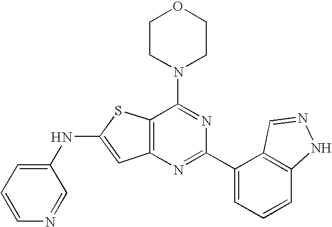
C1CN(C2=NC(C3=CC=CC4=C3C=NN4)=NC3=C2SC(NC2=CC=CN=C2)=C3)CCO1
